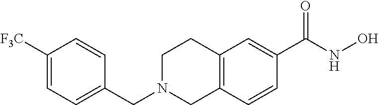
C1(CN2CC3=C(CC2)C=C(C(NO)=O)C=C3)=CC=C([F3C])C=C1
